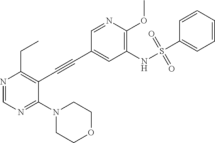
N1=CN=C(N2CCOCC2)C(C#CC2=CC(NS(C3=CC=CC=C3)(=O)=O)=C(OC)N=C2)=C1CC
